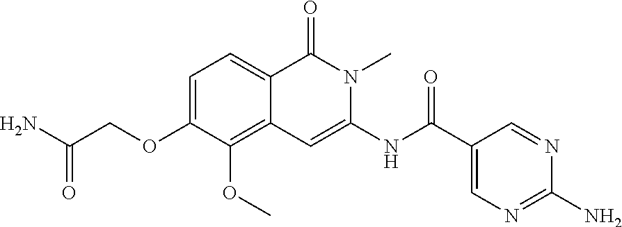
C1=C(OCC(=O)N)C(OC)=C2C(=C1)C(=O)N(C)C(NC(C1=CN=C(N)N=C1)=O)=C2
